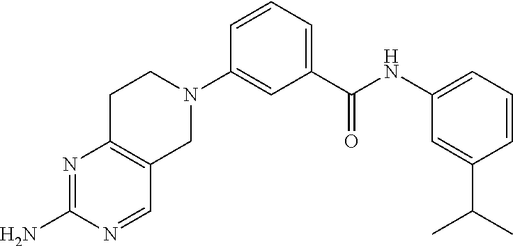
C1CN(C2=CC(C(NC3=CC=CC(C(C)C)=C3)=O)=CC=C2)CC2=C1N=C(N)N=C2
